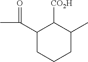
C(C1CCCC(C)C1[CO2H])(C)=O
